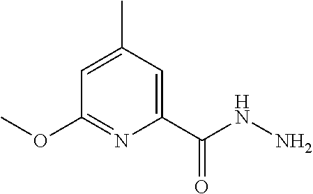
C1(OC)=NC(C(NN)=O)=CC(C)=C1
